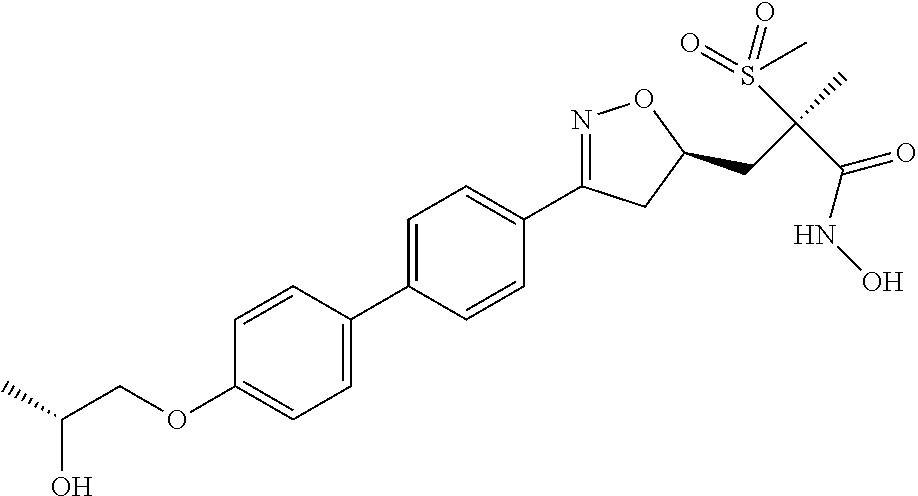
C1=C(C2=CC=C(OCC(C)O)C=C2)C=CC(C2=NOC(CC(C)(S(=O)(=O)C)C(=O)NO)C2)=C1
